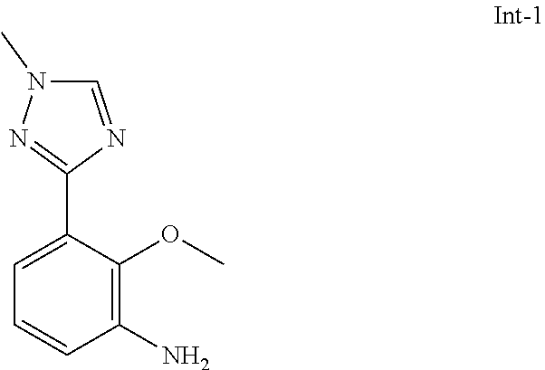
C1=NC(C2=CC=CC(N)=C2OC)=NN1C
